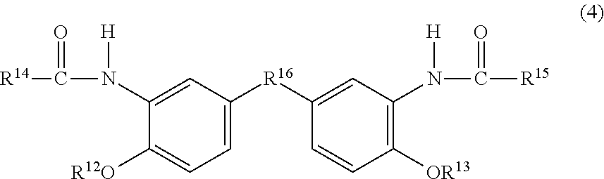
C1=C([R16]C2=CC(N(C([R15])=O)[H])=C([OR13])C=C2)C=C(N([H])C([R14])=O)C([R12O])=C1
